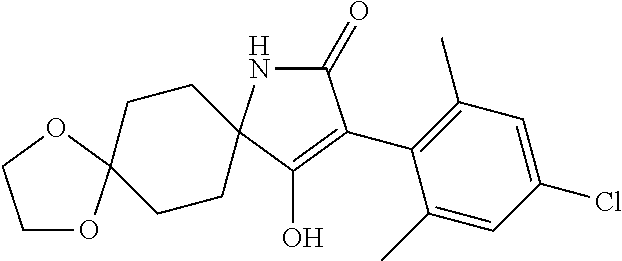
C1(=O)NC2(C(O)=C1C1=C(C)C=C(Cl)C=C1C)CCC1(CC2)OCCO1
